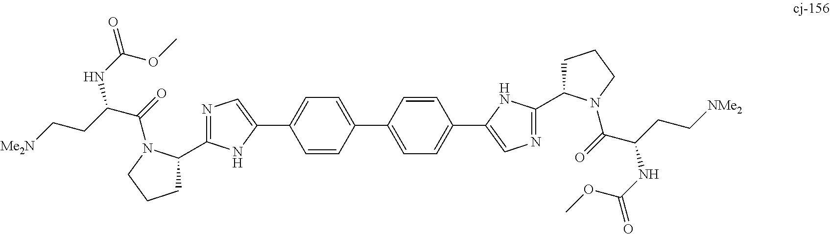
C1=CC(C2=CC=C(C3=CN=C(C4CCCN4C(C(NC(OC)=O)CC[NMe2])=O)N3)C=C2)=CC=C1C1=CN=C(C2CCCN2C(=O)C(NC(OC)=O)CC[Me2N])N1
